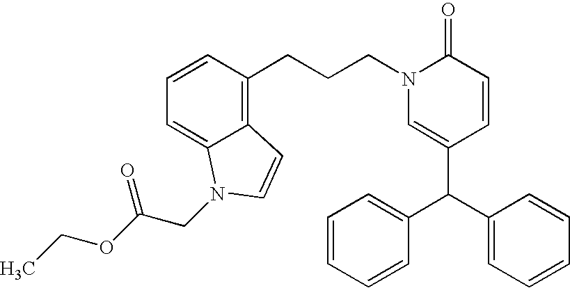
C(CCN1C=C(C(C2=CC=CC=C2)C2=CC=CC=C2)C=CC1=O)C1=C2C(=CC=C1)N(CC(OCC)=O)C=C2
